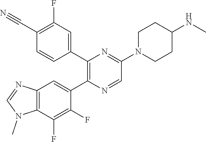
C12=C(C(F)=C(F)C(C3=C(C4=CC(F)=C(C#N)C=C4)N=C(N4CCC(NC)CC4)C=N3)=C1)N(C)C=N2
